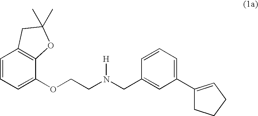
C1=CC=C(OCCN(CC2=CC(C3=CCCC3)=CC=C2)[H])C2=C1CC(C)(C)O2
